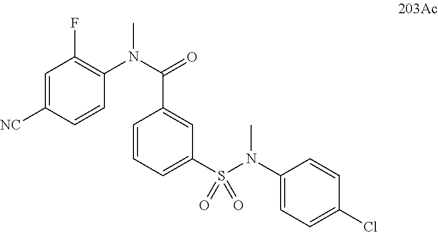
C1=C([NC])C=CC(N(C(=O)C2=CC(S(N(C3=CC=C(Cl)C=C3)C)(=O)=O)=CC=C2)C)=C1F
